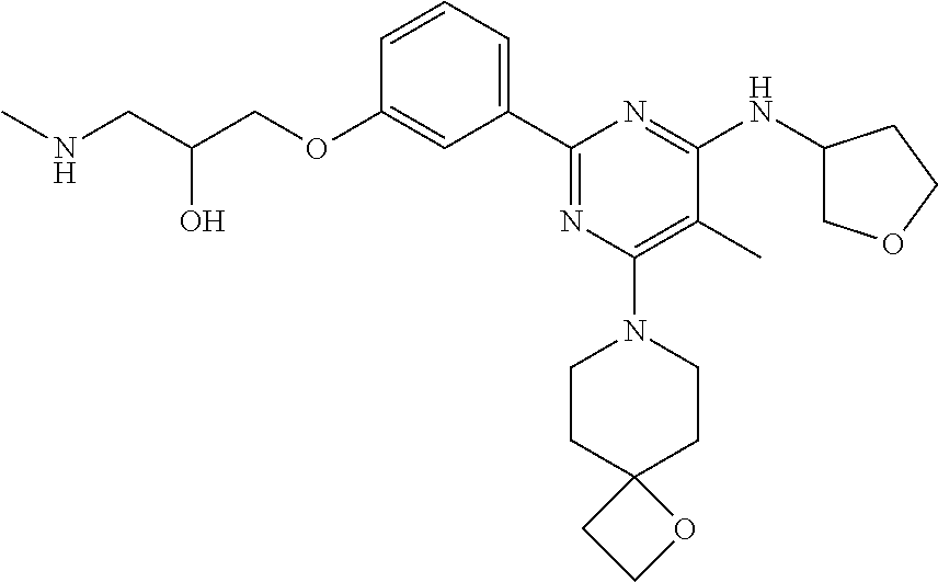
C1=CC=C(C2=NC(N3CCC4(CC3)CCO4)=C(C)C(NC3COCC3)=N2)C=C1OCC(CNC)O
